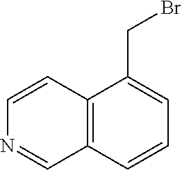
C12=C(C=CC=C1CBr)C=NC=C2
